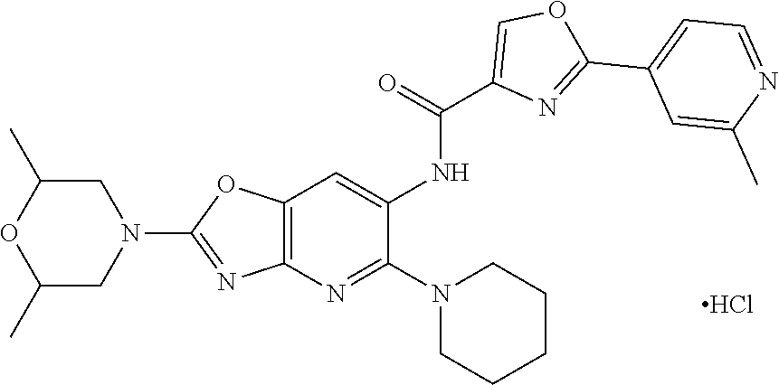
C1(N2CC(C)OC(C)C2)=NC2=C(O1)C=C(NC(C1=COC(C3=CC=NC(C)=C3)=N1)=O)C(N1CCCCC1)=N2.Cl
